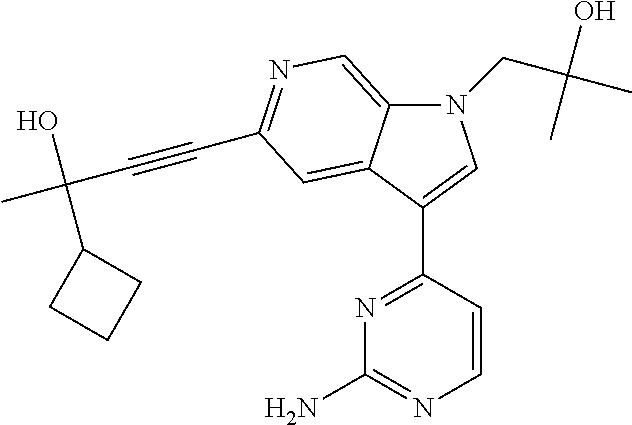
N1(CC(O)(C)C)C2=CN=C(C#CC(O)(C3CCC3)C)C=C2C(C2=NC(N)=NC=C2)=C1
